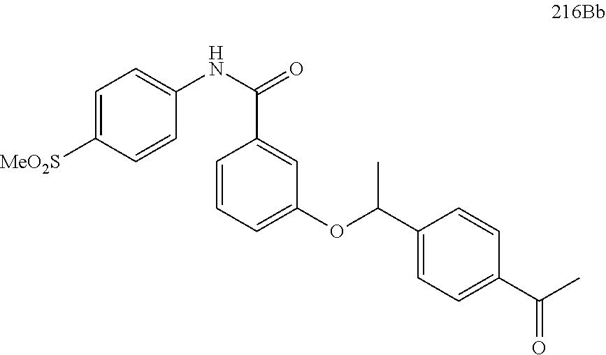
C1=C([MeO2S])C=CC(NC(=O)C2=CC(OC(C3=CC=C(C(C)=O)C=C3)C)=CC=C2)=C1
